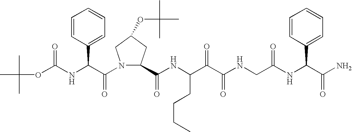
C(NC(C(N1C(C(NC(C(C(NCC(NC(C(N)=O)C2=CC=CC=C2)=O)=O)=O)CCCC)=O)CC(OC(C)(C)C)C1)=O)C1=CC=CC=C1)(=O)OC(C)(C)C
